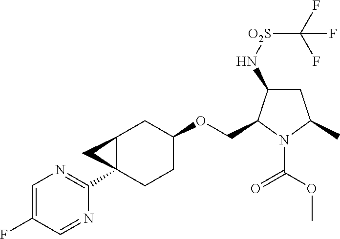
C1=C(F)C=NC(C23CCC(OCC4C(N[O2S]C(F)(F)F)CC(C)N4C(OC)=O)CC2C3)=N1
